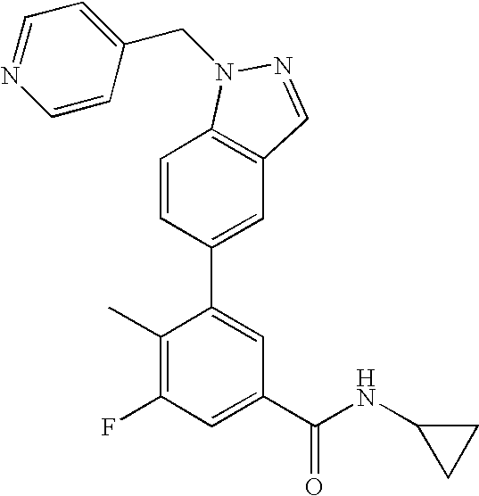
C1=CC(C2=CC(C(NC3CC3)=O)=CC(F)=C2C)=CC2=C1N(CC1=CC=NC=C1)N=C2
